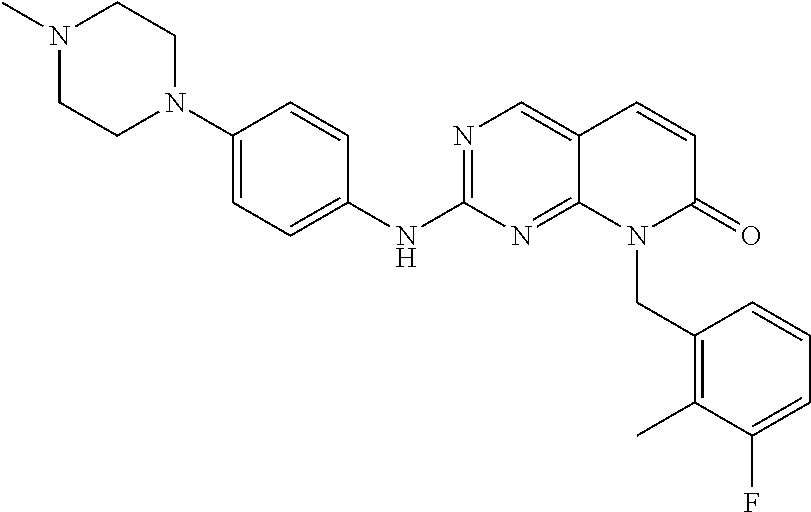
N1(C)CCN(C2=CC=C(NC3=NC=C4C(=N3)N(CC3=C(C)C(F)=CC=C3)C(=O)C=C4)C=C2)CC1
